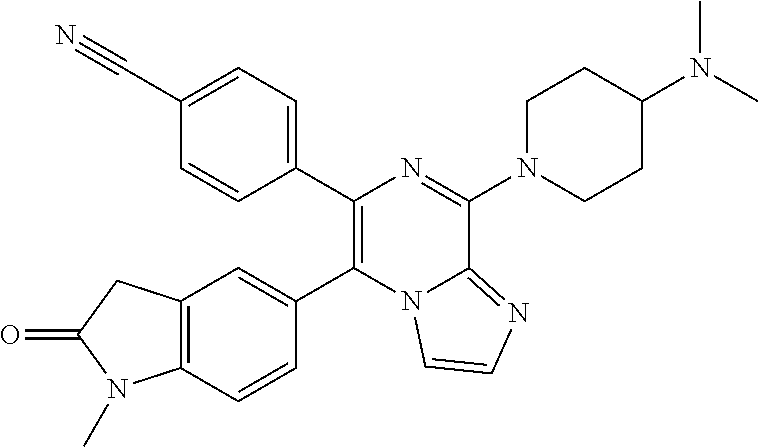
C1(C2=CC=C(C#N)C=C2)=C(C2=CC3=C(C=C2)N(C)C(=O)C3)N2C(=NC=C2)C(N2CCC(N(C)C)CC2)=N1
